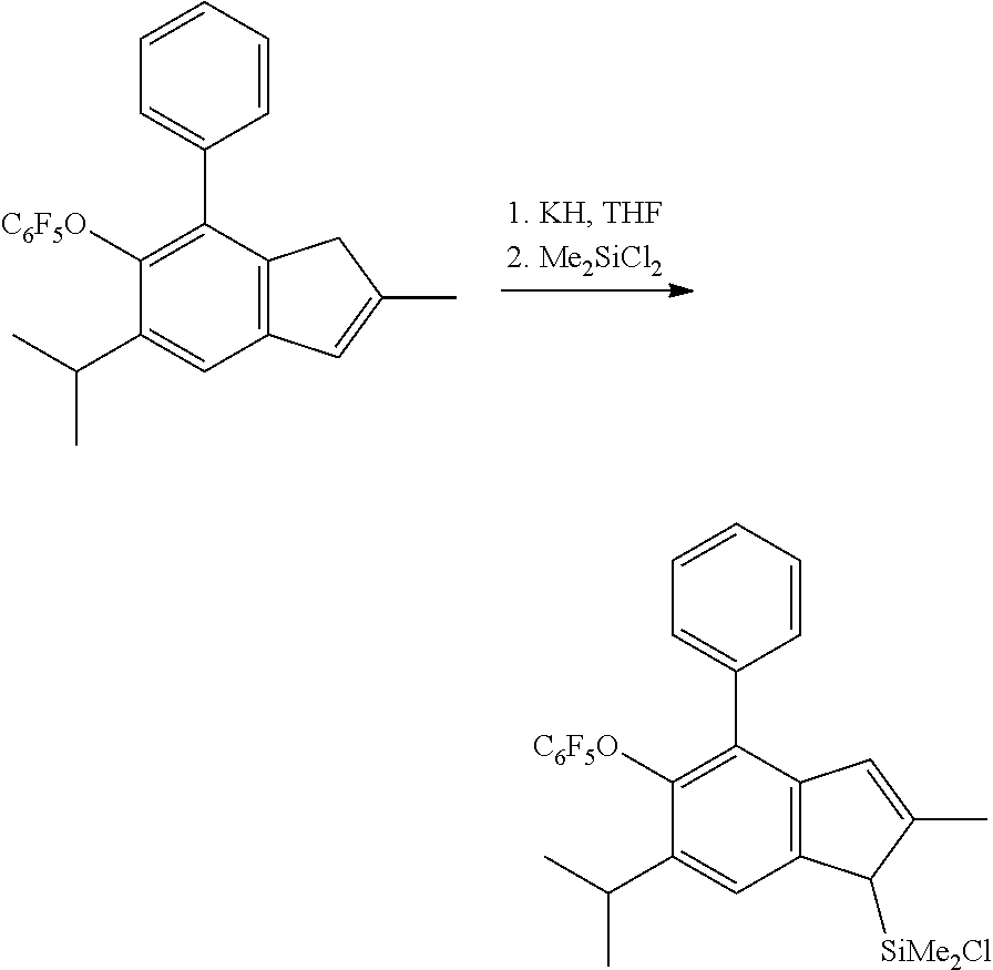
C12=C(C(C3=CC=CC=C3)=C([C6F5O])C(C(C)C)=C1)CC(C)=C2.C12=C(C(C3=CC=CC=C3)=C([C6F5O])C(C(C)C)=C1)C=C(C)C2[SiMe2Cl]
